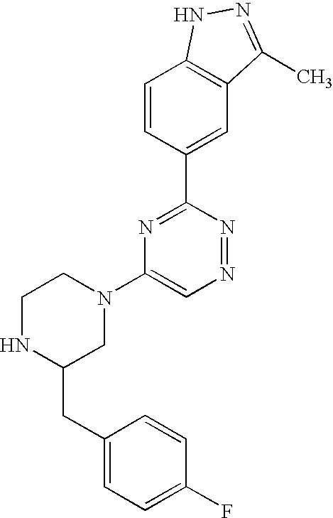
C1=CC(C2=NC(N3CCNC(CC4=CC=C(F)C=C4)C3)=CN=N2)=CC2=C1NN=C2C
